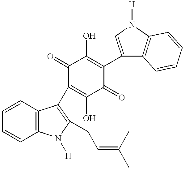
C12=C(C=CC=C1)C(C1=C(O)C(=O)C(C3=CN([H])C4=C3C=CC=C4)=C(O)C1=O)=C(CC=C(C)C)N2[H]
